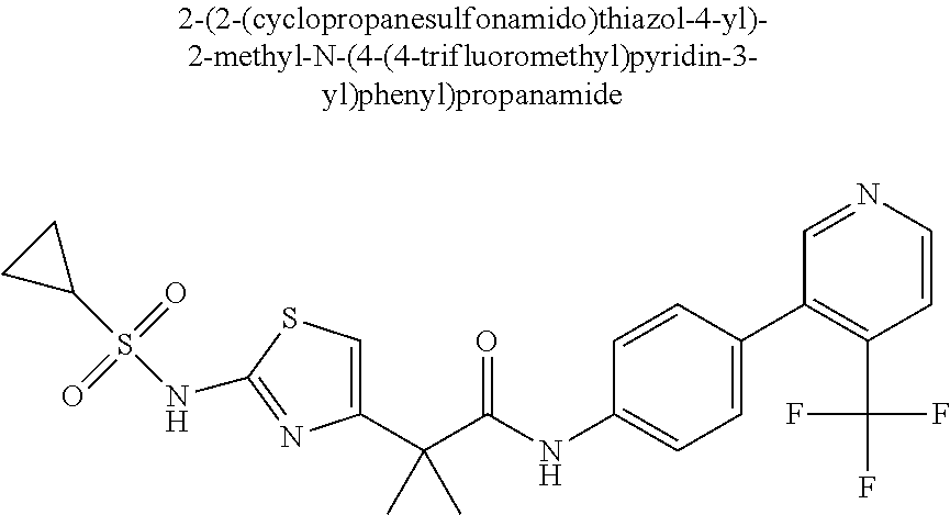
C1(C(C(NC2=CC=C(C3=C(C(F)(F)F)C=CN=C3)C=C2)=O)(C)C)=CSC(NS(C2CC2)(=O)=O)=N1
